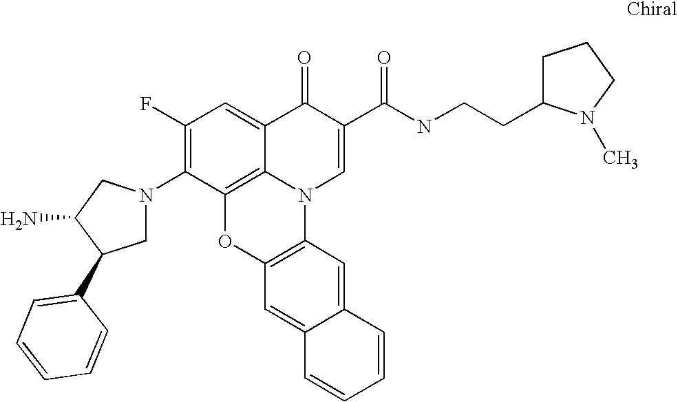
C1(F)=C(N2CC(C3=CC=CC=C3)C(N)C2)C2=C3C(=C1)C(=O)C(C(NCCC1CCCN1C)=O)=CN3C1=C(O2)C=C2C(=C1)C=CC=C2
